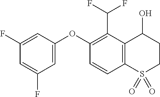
C1(F)=CC(OC2=C(C(F)F)C3=C(C=C2)S(=O)(=O)CCC3O)=CC(F)=C1
